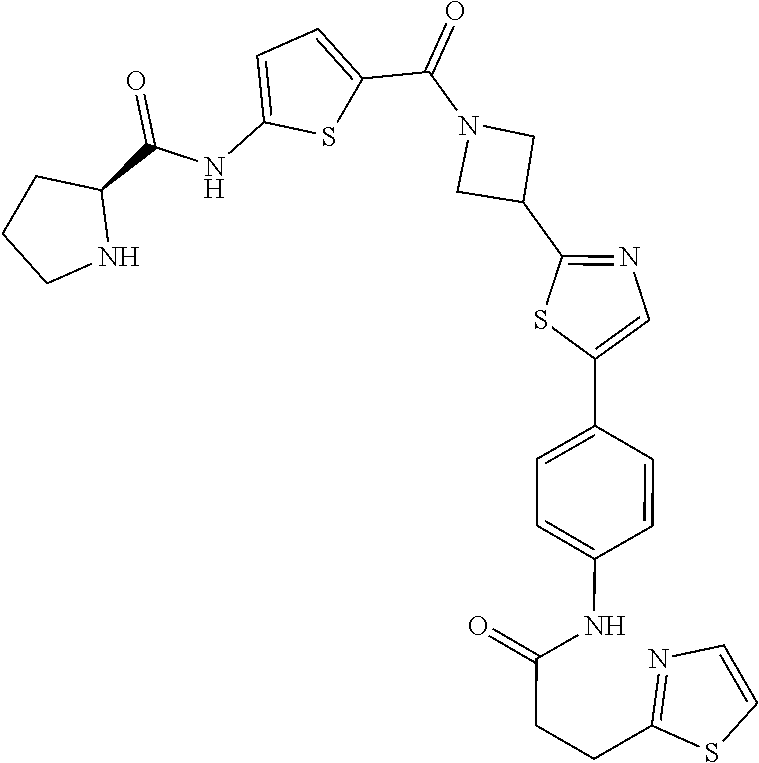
C1CNC(C(NC2=CC=C(C(=O)N3CC(C4=NC=C(C5=CC=C(NC(=O)CCC6=NC=CS6)C=C5)S4)C3)S2)=O)C1
